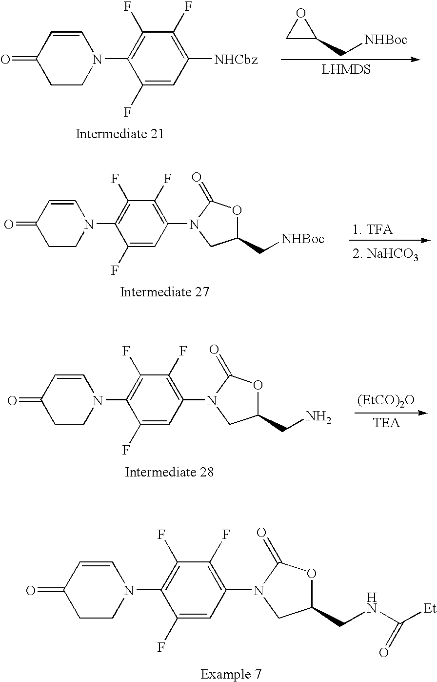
C1(F)=CC([NHCbz])=C(F)C(F)=C1N1CCC(=O)C=C1.C1C(C[NHBoc])O1.[LHMDS].C1(F)=CC(N2CC(C[NHBoc])OC2=O)=C(F)C(F)=C1N1CCC(=O)C=C1.C1(F)=CC(N2CC(CN)OC2=O)=C(F)C(F)=C1N1CCC(=O)C=C1.[(EtCO)2O].C1(F)=CC(N2CC(CNC([Et])=O)OC2=O)=C(F)C(F)=C1N1CCC(=O)C=C1
